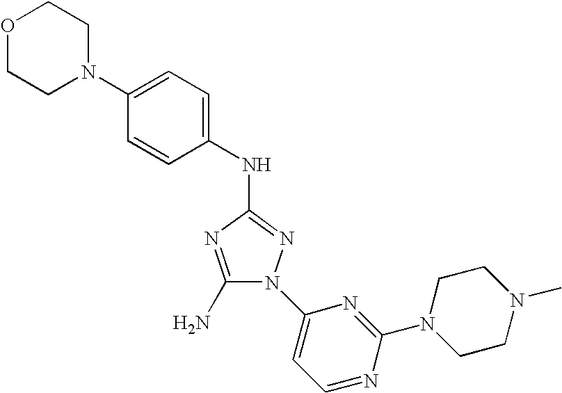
N1(C2=CC=C(NC3=NN(C4=CC=NC(N5CCN(C)CC5)=N4)C(N)=N3)C=C2)CCOCC1
